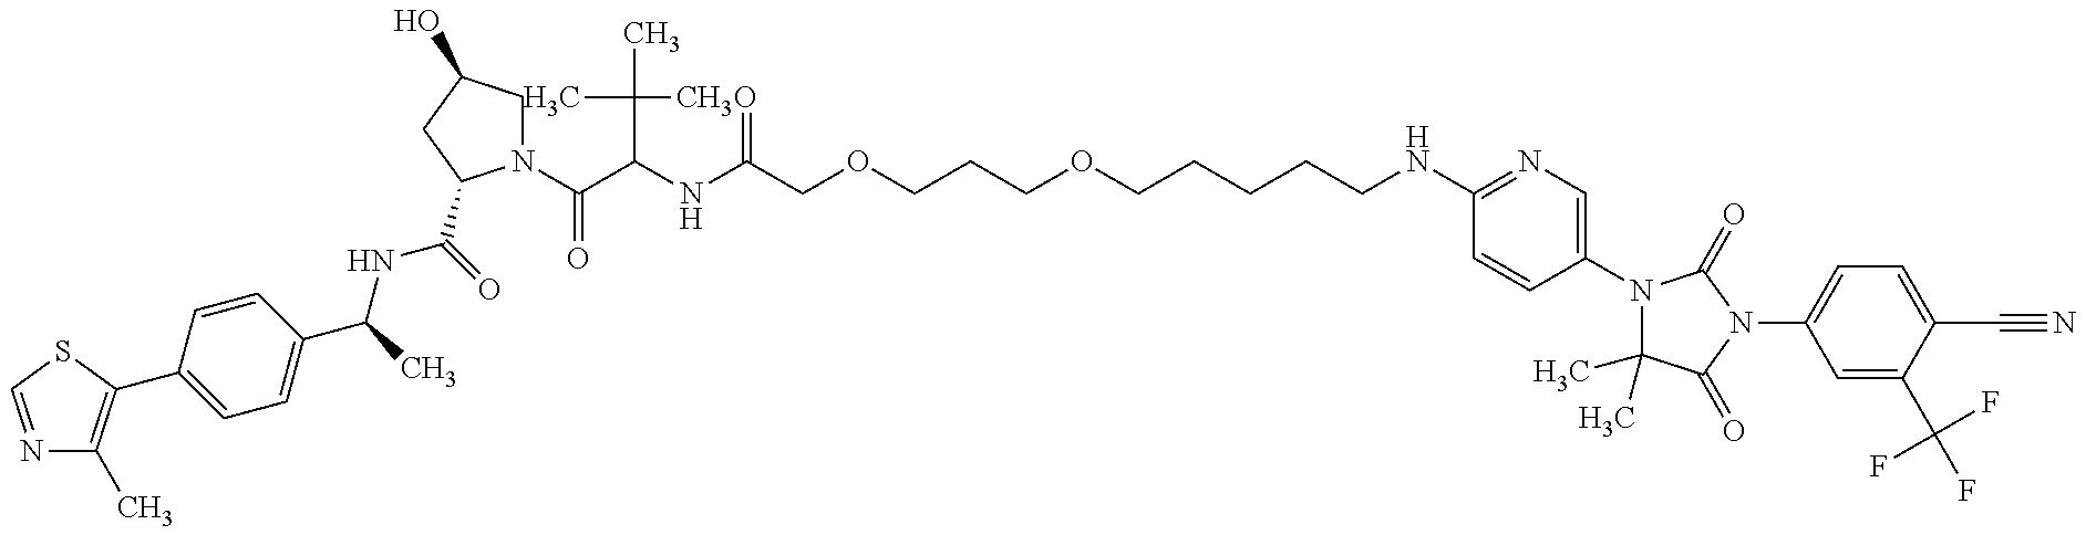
N1=CSC(C2=CC=C(C(C)NC(=O)C3N(C(C(C(C)(C)C)NC(=O)COCCCOCCCCCNC4=NC=C(N5C(C)(C)C(=O)N(C6=CC=C(C#N)C(C(F)(F)F)=C6)C5=O)C=C4)=O)CC(O)C3)C=C2)=C1C
